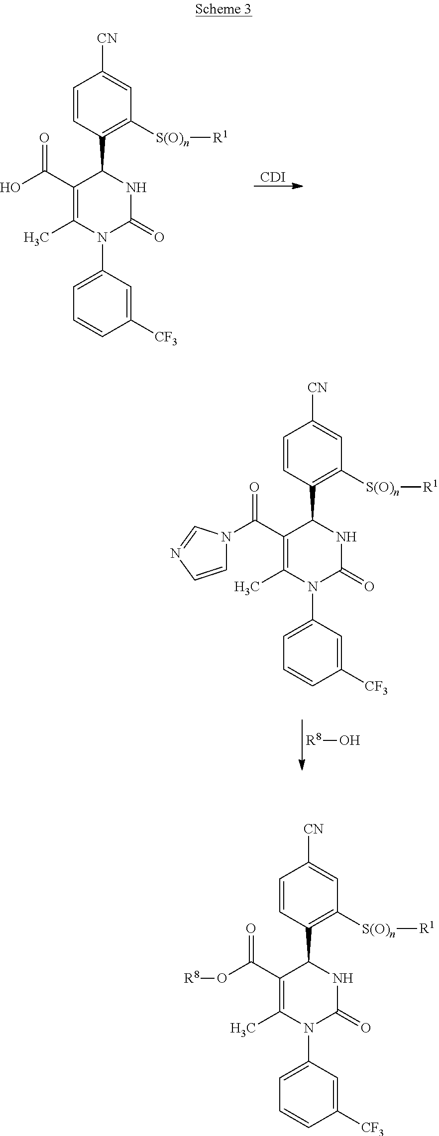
C1=CC(C2C(C(O[R8])=O)=C(C)N(C3=CC=CC([CF3])=C3)C(=O)N2)=C([S(O)n][R1])C=C1[CN].C1=CC(C2C(C(O)=O)=C(C)N(C3=CC=CC([CF3])=C3)C(=O)N2)=C([S(O)n][R1])C=C1[CN].[CDI].C1=CC(C2C(C(=O)N3C=CN=C3)=C(C)N(C3=CC=CC([CF3])=C3)C(=O)N2)=C([S(O)n][R1])C=C1[CN].[R8]O
